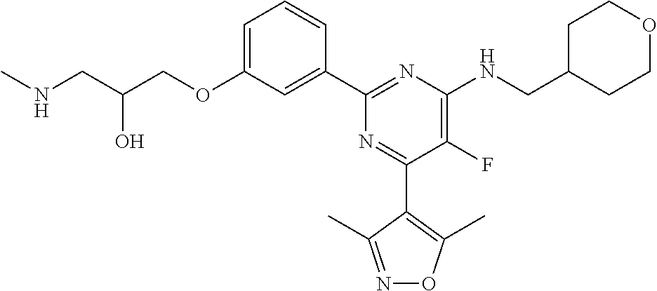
C1=C(OCC(CNC)O)C=C(C2=NC(NCC3CCOCC3)=C(F)C(C3=C(C)ON=C3C)=N2)C=C1
